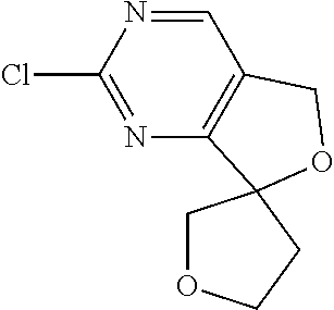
ClC1=NC2=C(C=N1)COC21COCC1
